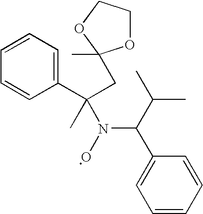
C1=CC=CC(C(N(C(C2=CC=CC=C2)(CC2(C)OCCO2)C)O)C(C)C)=C1
